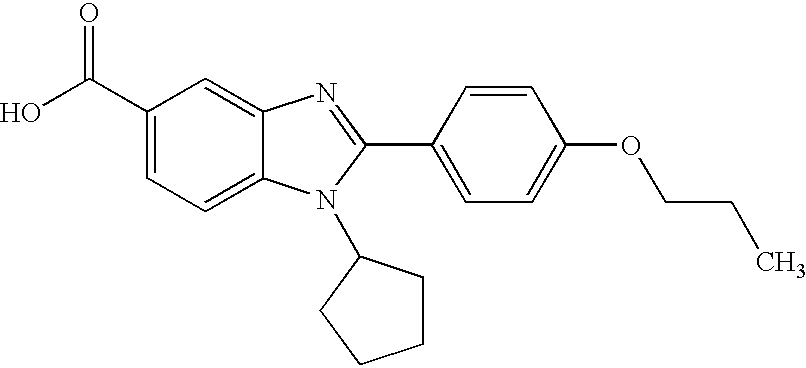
C1(C(O)=O)=CC=C2C(=C1)N=C(C1=CC=C(OCCC)C=C1)N2C1CCCC1
